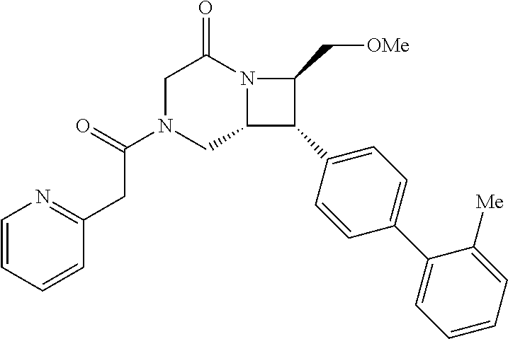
C1N(C(CC2=NC=CC=C2)=O)CC2N(C1=O)C(C[OMe])C2C1=CC=C(C2=CC=CC=C2[Me])C=C1
